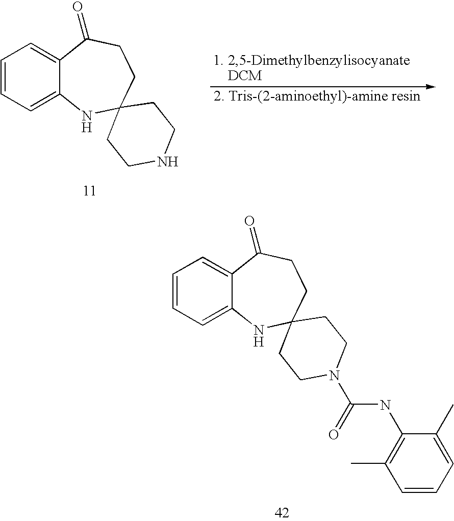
C12=CC=CC=C1C(=O)CCC1(N2)CCNCC1.C12=CC=CC=C1C(=O)CCC1(N2)CCN(C(=O)NC2=C(C)C=CC=C2C)CC1
